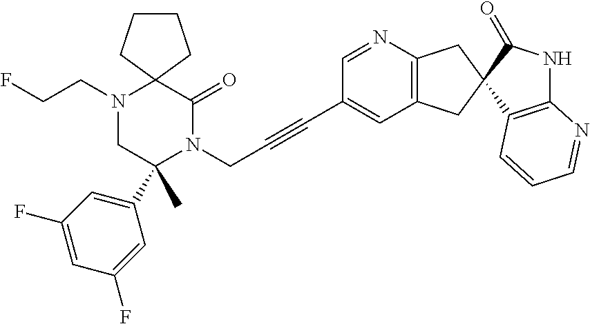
N1(CCF)CC(C)(C2=CC(F)=CC(F)=C2)N(CC#CC2=CC3=C(N=C2)CC2(C3)C3=C(NC2=O)N=CC=C3)C(=O)C12CCCC2
